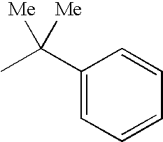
CC(C1=CC=CC=C1)([Me])[Me]
